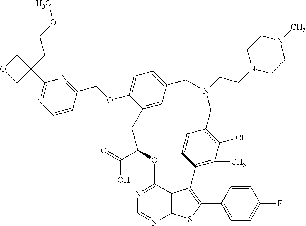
C1(C(=O)O)OC2=NC=NC3=C2C(=C(C2=CC=C(F)C=C2)S3)C2=C(C)C(Cl)=C(C=C2)CN(CCN2CCN(C)CC2)CC2=CC=C(OCC3=NC(C4(CCOC)COC4)=NC=C3)C(=C2)C1
